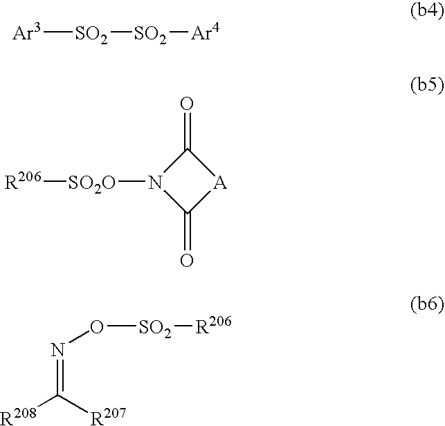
[Ar3][SO2][SO2][Ar4].C1(=O)N([SO2O][R206])C(=O)[A]1.[R208]C([R207])=NO[SO2][R206]
